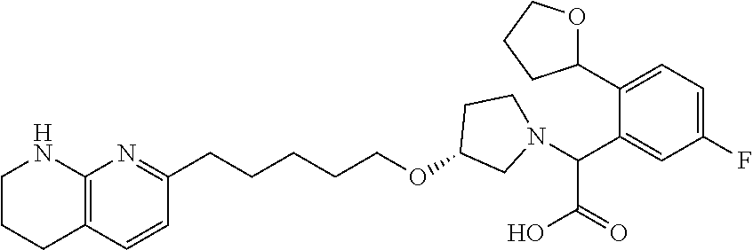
C1=C(C2OCCC2)C(C(C(=O)O)N2CC(OCCCCCC3=NC4=C(C=C3)CCCN4)CC2)=CC(F)=C1
